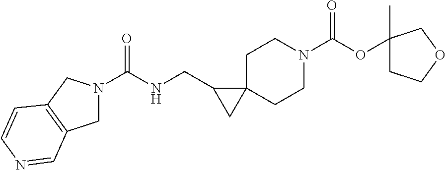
O=C(OC1(C)CCOC1)N1CCC2(CC1)C(CNC(=O)N1CC3=C(C1)C=CN=C3)C2
